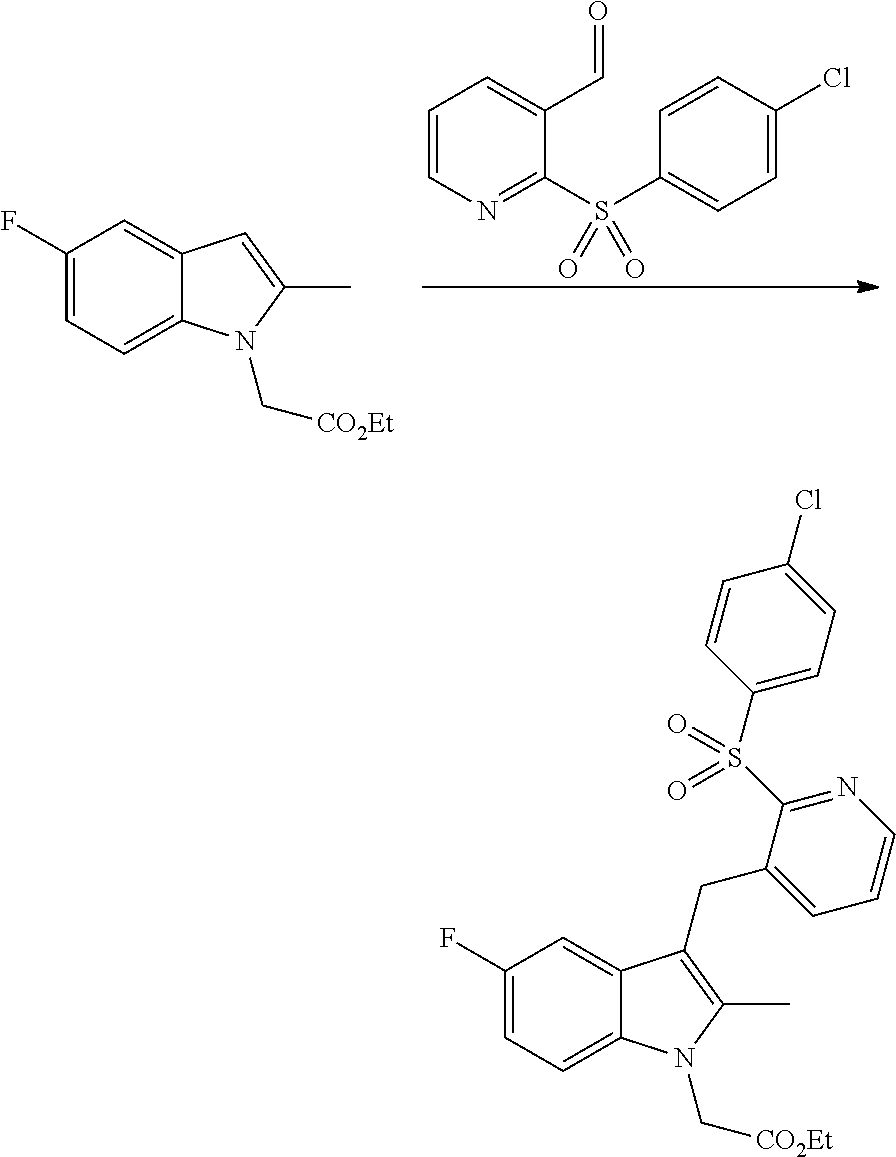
C1=CN=C(S(C2=CC=C(Cl)C=C2)(=O)=O)C(C=O)=C1.C1(F)=CC=C2C(=C1)C=C(C)N2C[CO2Et].C1(F)=CC=C2C(=C1)C(CC1=CC=CN=C1S(C1=CC=C(Cl)C=C1)(=O)=O)=C(C)N2C[CO2Et]
